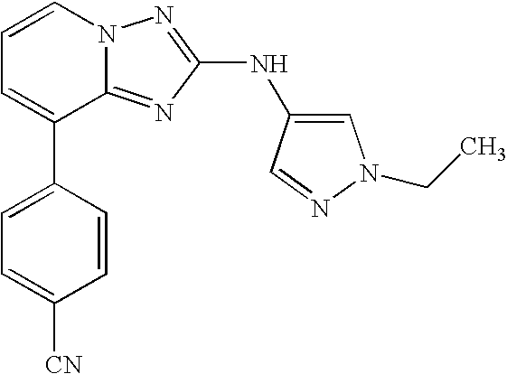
C1=CN2C(=NC(NC3=CN(CC)N=C3)=N2)C(C2=CC=C([CN])C=C2)=C1
